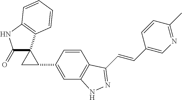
C1(=O)C2(C3=C(N1)C=CC=C3)CC2C1=CC2=C(C=C1)C(C=CC1=CN=C(C)C=C1)=NN2
